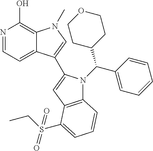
N1=CC=C2C(=C1O)N(C)C=C2C1=CC2=C(N1C(C1=CC=CC=C1)C1CCOCC1)C=CC=C2S(CC)(=O)=O
